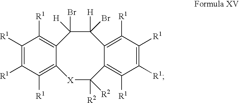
C12=C([R1])C([R1])=C([R1])C([R1])=C1[X]C([R2])([R2])C1=C([R1])C([R1])=C([R1])C([R1])=C1C([H])(Br)C2(Br)[H]
